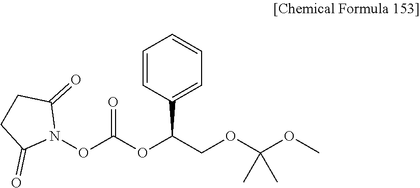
C1=CC(C(COC(OC)(C)C)OC(ON2C(=O)CCC2=O)=O)=CC=C1
